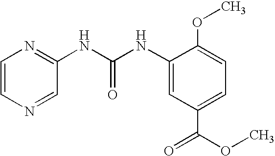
C1=C(OC)C(NC(=O)NC2=NC=CN=C2)=CC(C(OC)=O)=C1
